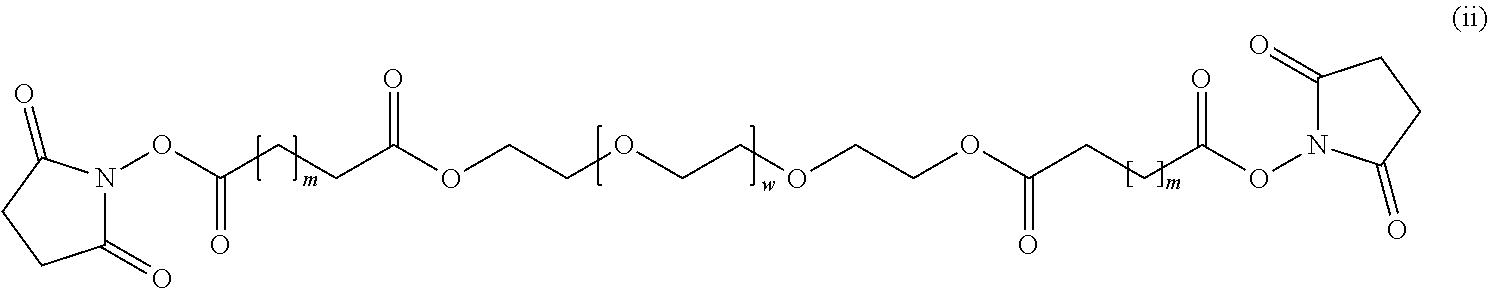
C1(=O)N(OC(CCC(OCCOCCOCCOC(CCC(ON2C(=O)CCC2=O)=O)=O)=O)=O)C(=O)CC1
